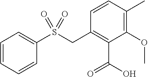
C1=CC=CC(S(CC2=C(C(=O)O)C(OC)=C(C)C=C2)(=O)=O)=C1
